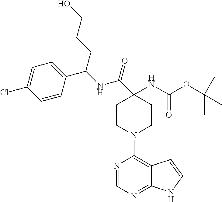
C(C1(NC(OC(C)(C)C)=O)CCN(C2=C3C(=NC=N2)NC=C3)CC1)(NC(C1=CC=C(Cl)C=C1)CCCO)=O
